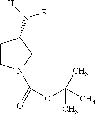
C1CN(C(=O)OC(C)(C)C)CC1N([H])[R1]
